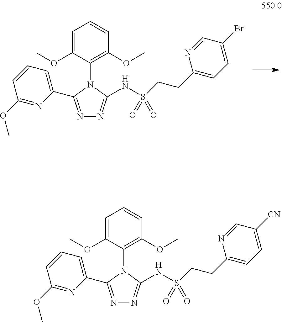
C1=C(OC)C(N2C(C3=CC=CC(OC)=N3)=NN=C2NS(=O)(=O)CCC2=CC=C(Br)C=N2)=C(OC)C=C1.C1=C(OC)C(N2C(C3=CC=CC(OC)=N3)=NN=C2NS(=O)(=O)CCC2=CC=C([CN])C=N2)=C(OC)C=C1
